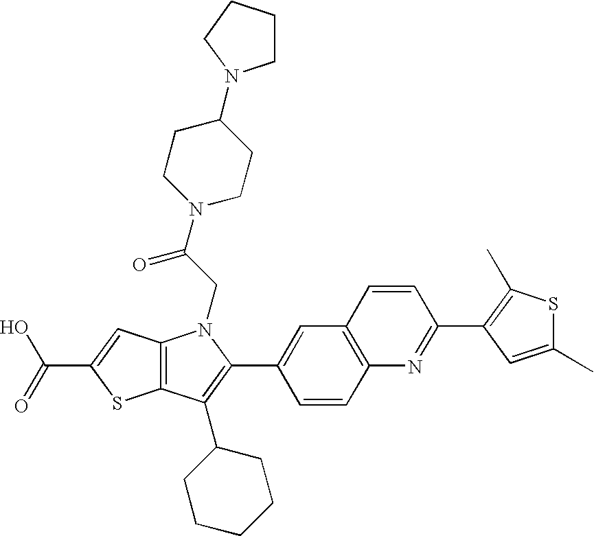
C(C1=CC2=C(S1)C(C1CCCCC1)=C(C1=CC3=C(C=C1)N=C(C1=C(C)SC(C)=C1)C=C3)N2CC(N1CCC(N2CCCC2)CC1)=O)(=O)O
